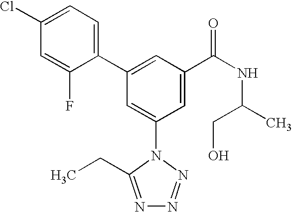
C1(C2=CC(C(NC(C)CO)=O)=CC(N3C(CC)=NN=N3)=C2)=CC=C(Cl)C=C1F
